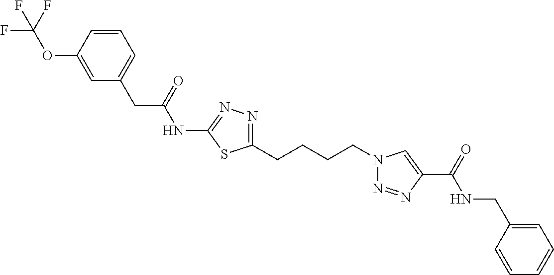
C1=CC(OC(F)(F)F)=CC(CC(=O)NC2=NN=C(CCCCN3N=NC(C(=O)NCC4=CC=CC=C4)=C3)S2)=C1
